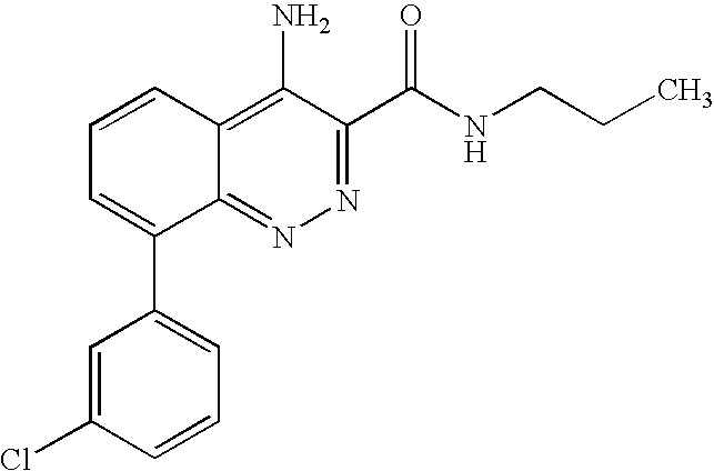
C1=CC(Cl)=CC(C2=CC=CC3=C(N)C(C(NCCC)=O)=NN=C23)=C1
